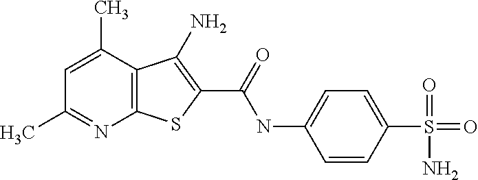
C12=C(C(C)=CC(C)=N1)C(N)=C(C(=O)NC1=CC=C(S(=O)(=O)N)C=C1)S2
